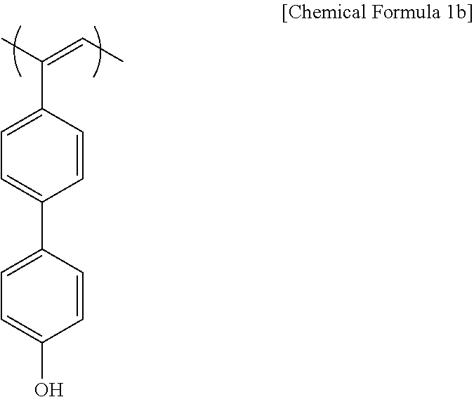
C(C1=CC=C(C2=CC=C(O)C=C2)C=C1)(C)=CC
